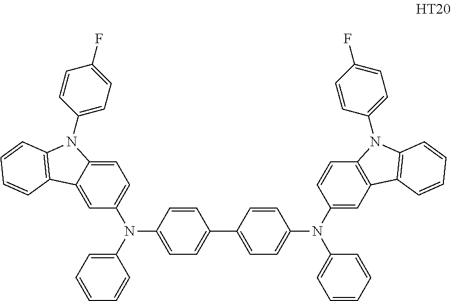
C12=CC(N(C3=CC=CC=C3)C3=CC=C(C4=CC=C(N(C5=CC6=C(C=C5)N(C5=CC=C(F)C=C5)C5=C6C=CC=C5)C5=CC=CC=C5)C=C4)C=C3)=CC=C1N(C1=CC=C(F)C=C1)C1=C2C=CC=C1
